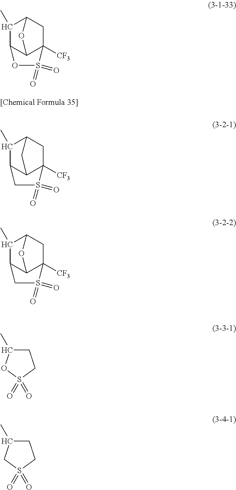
C1(C)C2C3C([CF3])(CC1O3)S(=O)(=O)O2.C1(C)C2C3C([CF3])(CC1C3)S(=O)(=O)C2.C1(C)C2C3C([CF3])(CC1O3)S(=O)(=O)C2.C1(C)CCS(=O)(=O)O1.C1(C)CCS(=O)(=O)C1
